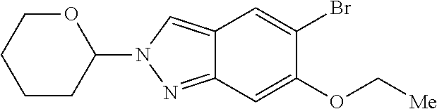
C12=CN(C3OCCCC3)N=C1C=C(OC[Me])C(Br)=C2
